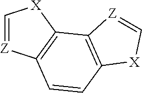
C1=[Z]C2=C([X]1)C1=C(C=C2)[X]C=[Z]1
